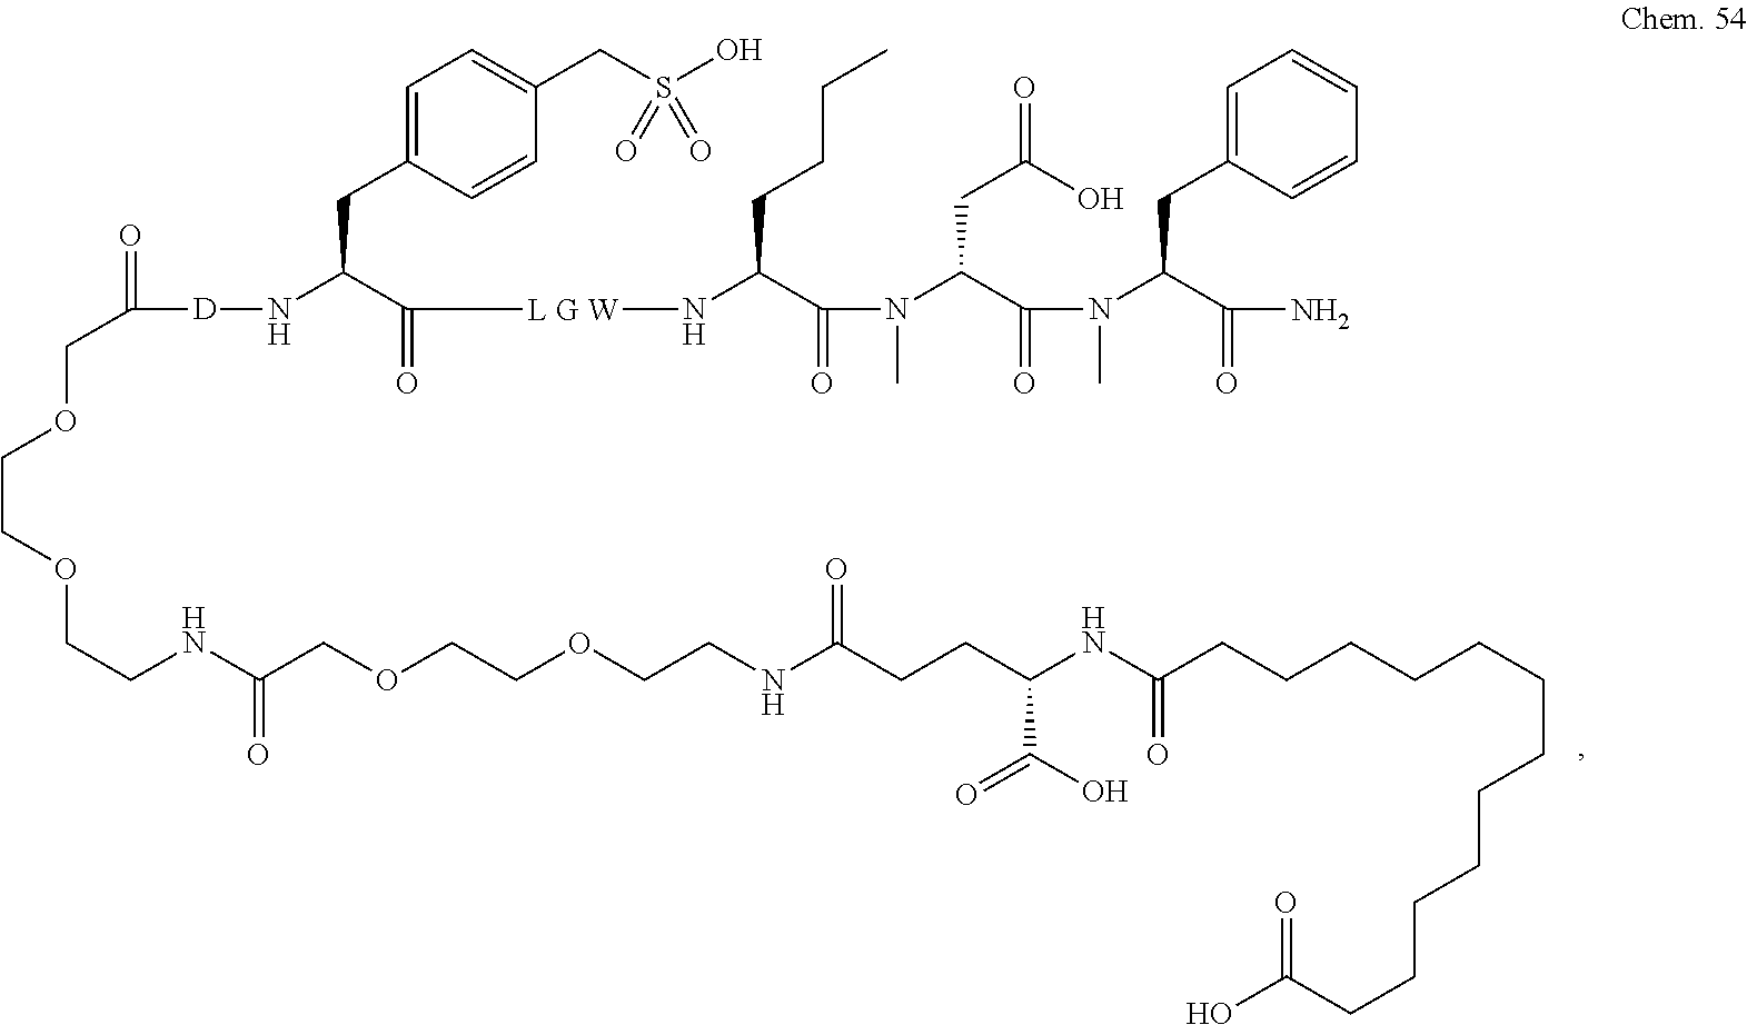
C1=C(CC(N[D]C(=O)COCCOCCNC(COCCOCCNC(CCC(NC(CCCCCCCCCCCCC(O)=O)=O)C(O)=O)=O)=O)C(=O)[L G W]NC(C(=O)N(C)C(C(=O)N(C)C(C(=O)N)CC2=CC=CC=C2)CC(O)=O)CCCC)C=CC(CS(O)(=O)=O)=C1
